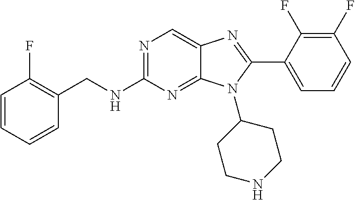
C1=CC=CC(CNC2=NC=C3C(=N2)N(C2CCNCC2)C(C2=CC=CC(F)=C2F)=N3)=C1F
